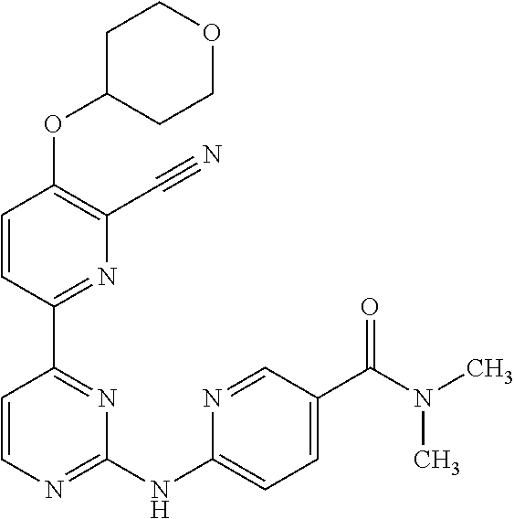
O(C1=C(C#N)N=C(C2=NC(NC3=CC=C(C(N(C)C)=O)C=N3)=NC=C2)C=C1)C1CCOCC1
